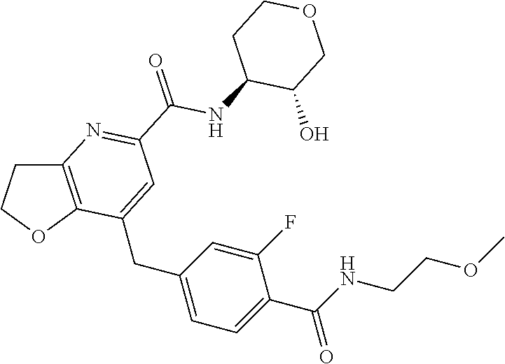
C(C1=CC=C(CC2=CC(C(NC3C(O)COCC3)=O)=NC3=C2OCC3)C=C1F)(NCCOC)=O
